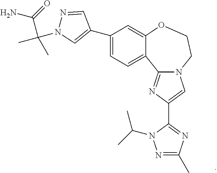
C1(C2=CN(C(C)(C)C(=O)N)N=C2)=CC=C2C(=C1)OCCN1C2=NC(C2=NC(C)=NN2C(C)C)=C1
